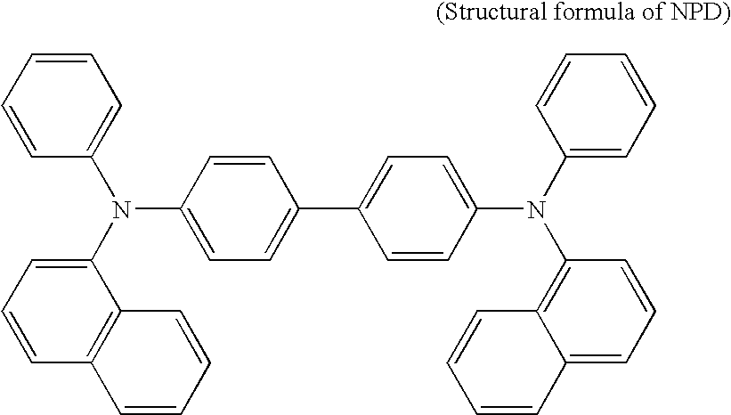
C1(N(C2=CC=CC=C2)C2=CC=C(C3=CC=C(N(C4=CC=CC=C4)C4=C5C(=CC=C4)C=CC=C5)C=C3)C=C2)=CC=CC2=C1C=CC=C2
